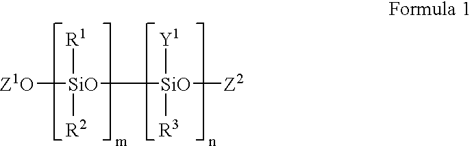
[R1][SiO]([R2])([Z1O])[SiO]([Y1])([R3])[Z2]
